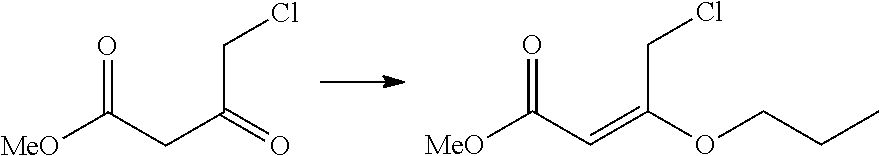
O=C(CC(CCl)=O)[MeO].O=C(C=C(CCl)OCCC)[MeO]
